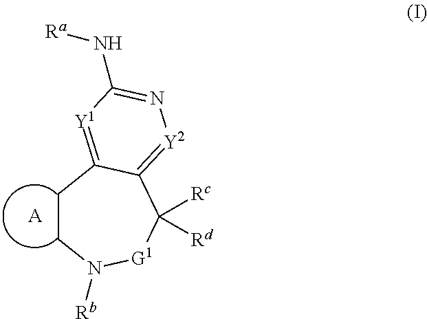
C1CN([Rb])[G1]C([Rc])([Rd])C2=[Y2]N=C(N[Ra])[Y1]=C12.[A]
